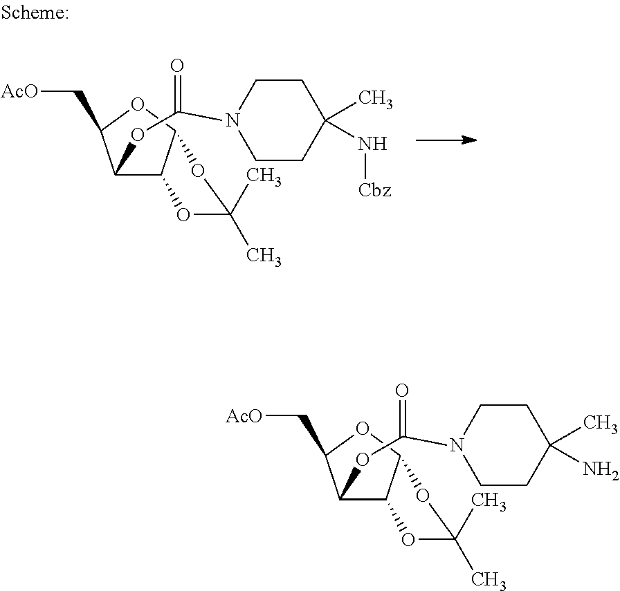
C1(OC(N2CCC(C)(N[Cbz])CC2)=O)C2C(OC1C[AcO])OC(C)(C)O2.C1(OC(N2CCC(C)(N)CC2)=O)C2C(OC1C[AcO])OC(C)(C)O2
